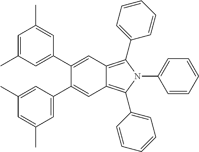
C1=CC=CC=C1N1C(C2=CC=CC=C2)=C2C(=C1C1=CC=CC=C1)C=C(C1=CC(C)=CC(C)=C1)C(C1=CC(C)=CC(C)=C1)=C2
